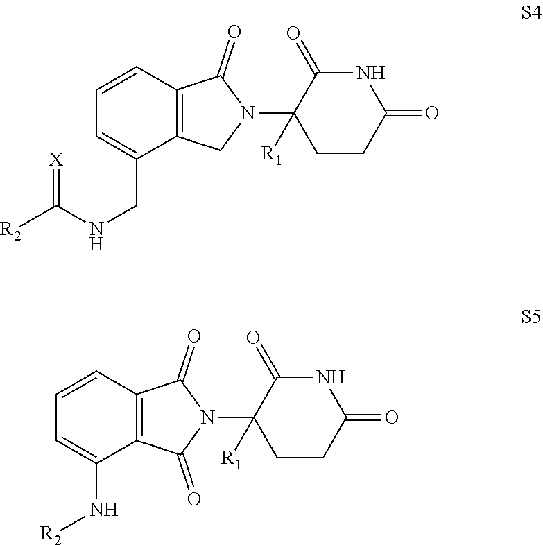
C1=CC2=C(C(CNC([R2])=[X])=C1)CN(C1([R1])CCC(=O)NC1=O)C2=O.C1=CC2=C(C(N[R2])=C1)C(=O)N(C1([R1])CCC(=O)NC1=O)C2=O
